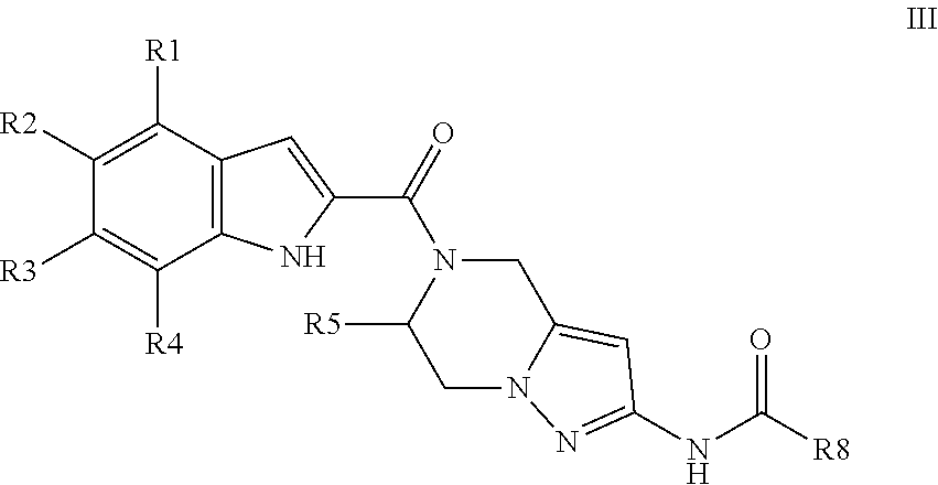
N12N=C(NC([R8])=O)C=C1CN(C(C1=CC3=C(C([R4])=C([R3])C([R2])=C3[R1])N1)=O)C([R5])C2
